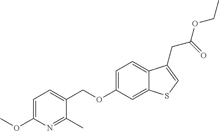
C1=C(OC)N=C(C)C(COC2=CC=C3C(=C2)SC=C3CC(OCC)=O)=C1
